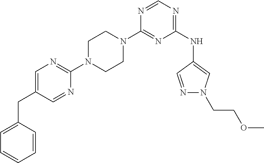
C1(N2CCN(C3=NC=C(CC4=CC=CC=C4)C=N3)CC2)=NC(NC2=CN(CCOC)N=C2)=NC=N1
